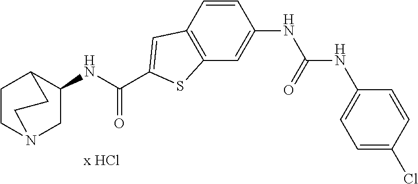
C1(NC(C2=CC3=C(C=C(NC(NC4=CC=C(Cl)C=C4)=O)C=C3)S2)=O)CN2CCC1CC2
